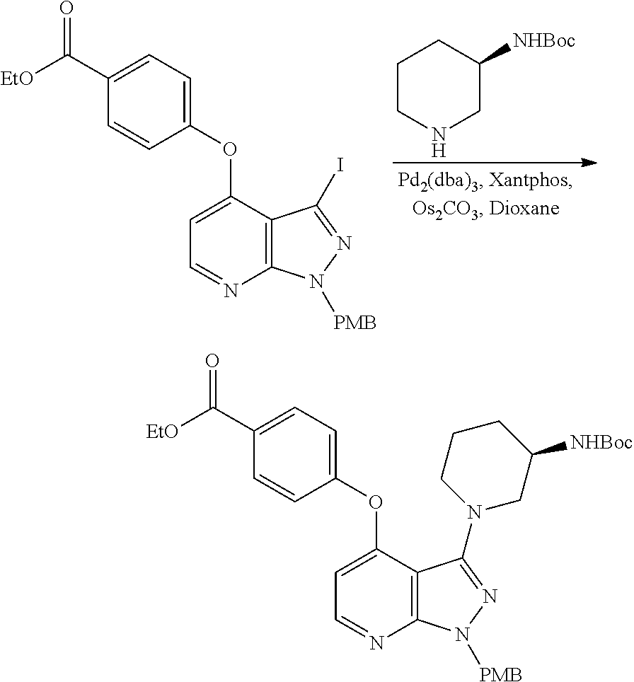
[EtO]C(C1=CC=C(OC2=CC=NC3=C2C(N2CC([NHBoc])CCC2)=NN3[PMB])C=C1)=O.[EtO]C(C1=CC=C(OC2=CC=NC3=C2C(I)=NN3[PMB])C=C1)=O.C1CNCC([NHBoc])C1
